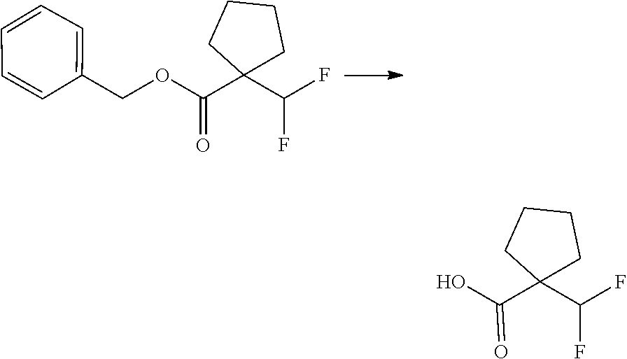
O(C(=O)C1(C(F)F)CCCC1)CC1=CC=CC=C1.OC(=O)C1(C(F)F)CCCC1
